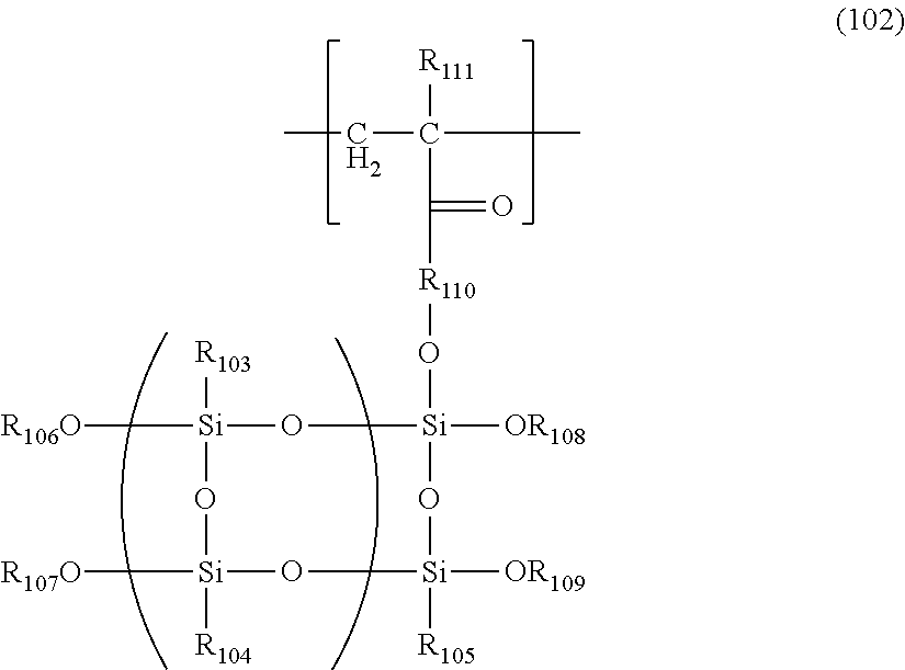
[R106O][Si]1([R103])O[Si]([R104])([R107O])O[Si]([R105])([OR109])O[Si]([OR108])(O[R110]C(=O)C(CC)(C)[R111])O1
